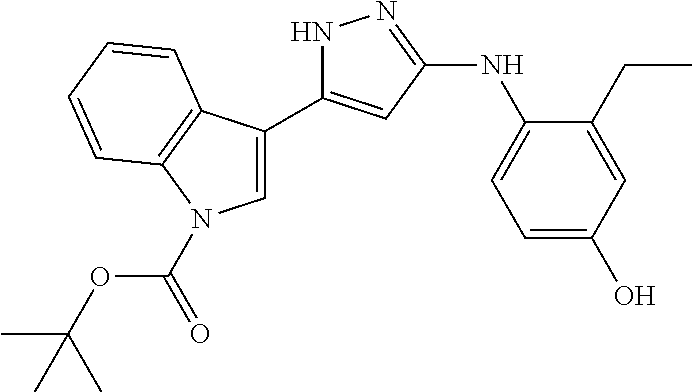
N1C(C2=CN(C(=O)OC(C)(C)C)C3=C2C=CC=C3)=CC(NC2=CC=C(O)C=C2CC)=N1
